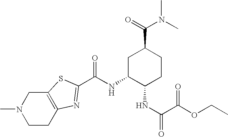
C1C(NC(=O)C2=NC3=C(CN(C)CC3)S2)C(NC(C(OCC)=O)=O)CCC1C(=O)N(C)C
